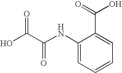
C1=C(NC(=O)C(=O)O)C(C(=O)O)=CC=C1
